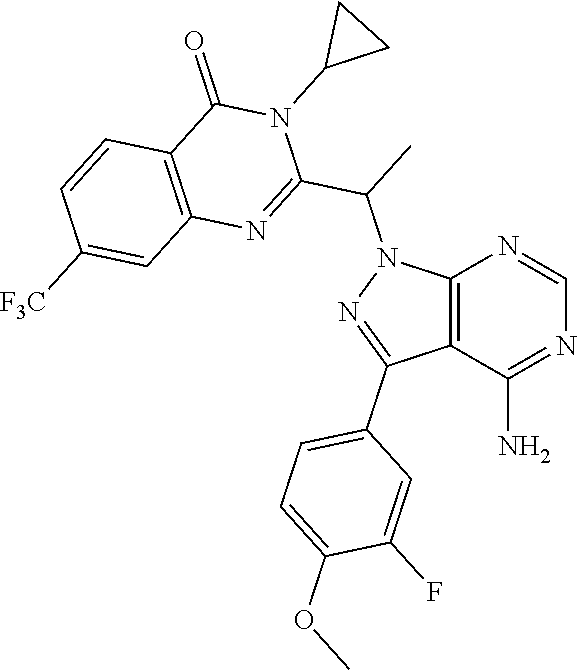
C12=C(C(N)=NC=N1)C(C1=CC=C(OC)C(F)=C1)=NN2C(C)C1=NC2=C(C(=O)N1C1CC1)C=CC([F3C])=C2
